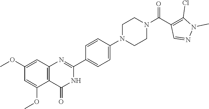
COC1=CC2=C(C(OC)=C1)C(=O)NC(C1=CC=C(N3CCN(C(C4=C(Cl)N(C)N=C4)=O)CC3)C=C1)=N2
